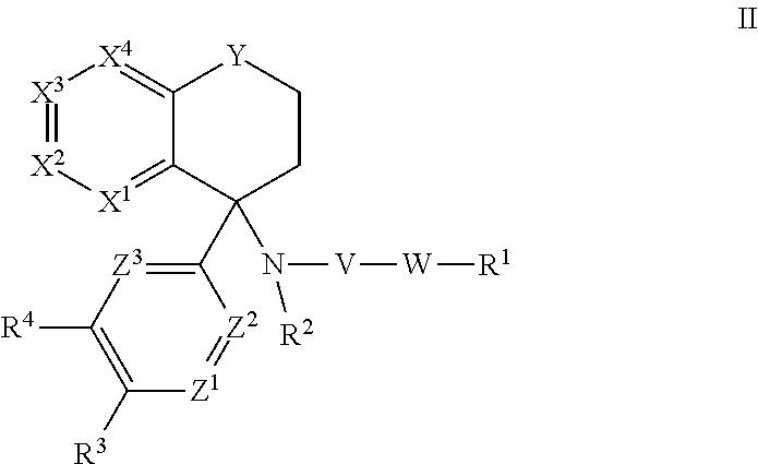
[X3]1=[X2][X1]=C2C(=[X4]1)[Y]CCC2(C1=[Z3]C([R4])=C([R3])[Z1]=[Z2]1)N([V][W][R1])[R2]
